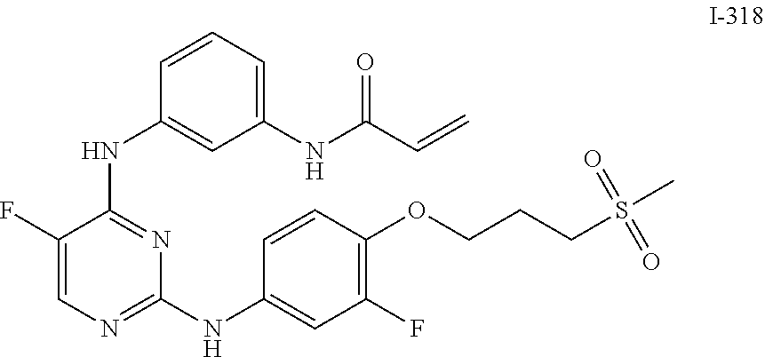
C1(F)=CN=C(NC2=CC(F)=C(OCCCS(C)(=O)=O)C=C2)N=C1NC1=CC(NC(C=C)=O)=CC=C1
